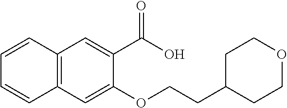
C1=CC2=C(C=C1)C=C(OCCC1CCOCC1)C(C(=O)O)=C2
